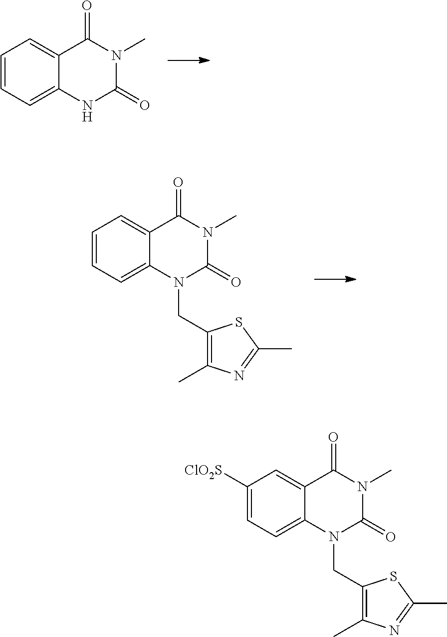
C1=CC=C2C(=C1)C(=O)N(C)C(=O)N2.C1=CC=C2C(=C1)C(=O)N(C)C(=O)N2CC1=C(C)N=C(C)S1.C1([ClO2S])=CC=C2C(=C1)C(=O)N(C)C(=O)N2CC1=C(C)N=C(C)S1
